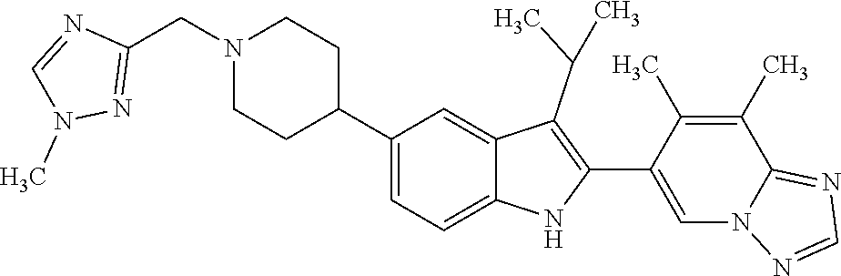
C1N(CC2=NN(C)C=N2)CCC(C2=CC=C3C(=C2)C(C(C)C)=C(C2=CN4C(=NC=N4)C(C)=C2C)N3)C1
